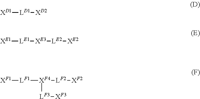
[XD1][LD1][XD2].[XE1][LE1][XE3][LE2][XE2].[XF1][LF1][XF4]([LF3][XF3])[LF2][XF2]
